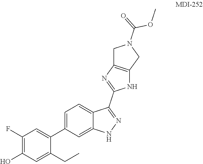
C1(F)=C(O)C=C(CC)C(C2=CC=C3C(=C2)NN=C3C2=NC3=C(N2)CN(C(=O)OC)C3)=C1
